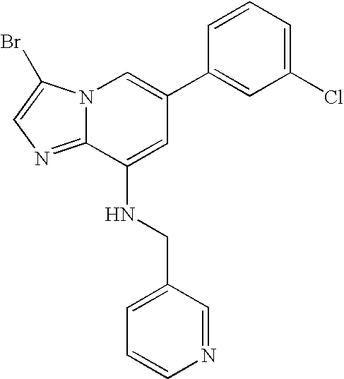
N12C(=NC=C1Br)C(NCC1=CC=CN=C1)=CC(C1=CC(Cl)=CC=C1)=C2
